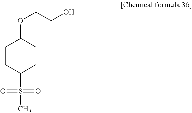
C1CC(S(=O)(=O)C)CCC1OCCO
